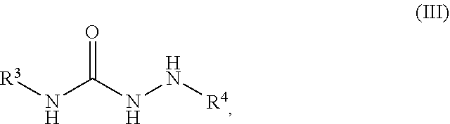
N(C(NN[R4])=O)[R3]
